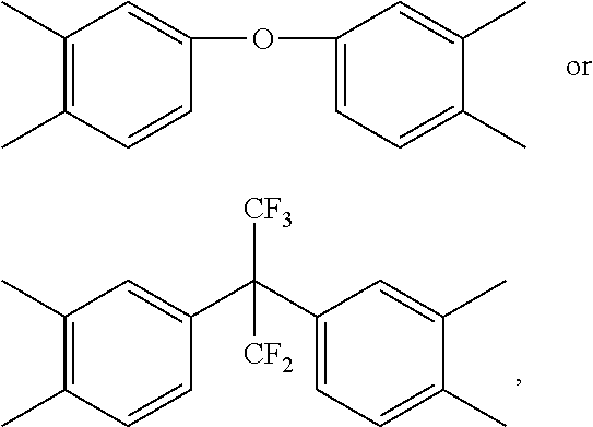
C1(C)=C(C)C=CC(C(C2=CC=C(C)C(C)=C2)([CF3])[CF2])=C1.C1(C)=C(C)C=CC(OC2=CC=C(C)C(C)=C2)=C1
